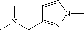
C1=CN(C)N=C1CN(C)C
